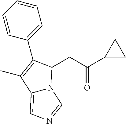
C1(C(CC2N3C(=CN=C3)C(C)=C2C2=CC=CC=C2)=O)CC1
